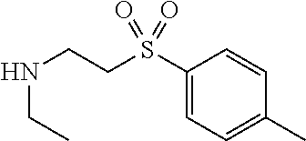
C1(S(CCNCC)(=O)=O)=CC=C(C)C=C1
